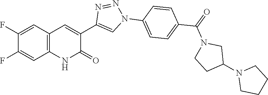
C1=C(F)C(F)=CC2=C1NC(=O)C(C1=CN(C3=CC=C(C(=O)N4CCC(N5CCCC5)C4)C=C3)N=N1)=C2
